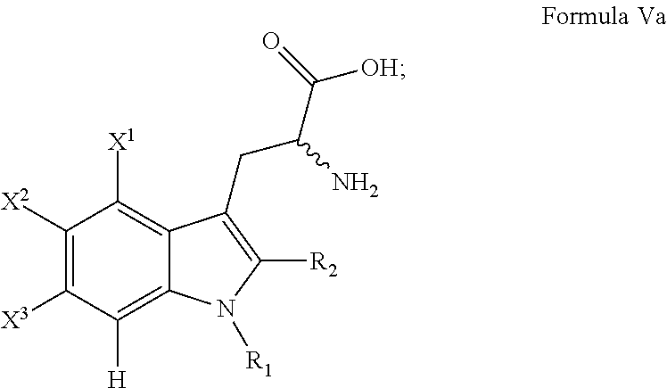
C1([X2])=C([X3])C([H])=C2C(=C1[X1])C(CC(C([OH])=O)N)=C([R2])N2[R1]
